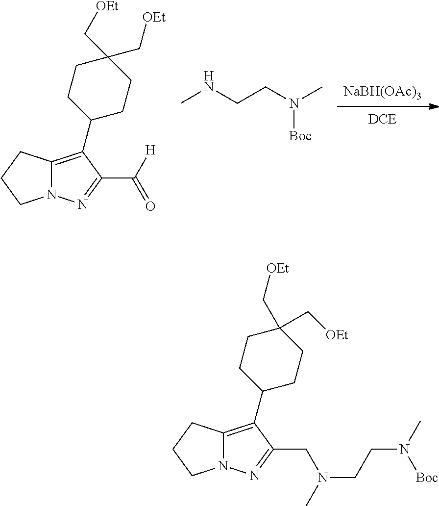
[NaBH(OAc)3].[DCE].C12=C(C3CCC(C[OEt])(C[OEt])CC3)C(C(=O)[H])=NN1CCC2.CNCCN(C)[Boc].C12=C(C3CCC(C[OEt])(C[OEt])CC3)C(CN(CCN(C)[Boc])C)=NN1CCC2
